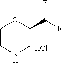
C1CNCC(C(F)F)O1.Cl
